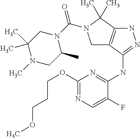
N(C1=NNC2=C1CN(C(N1CC(C)(C)N(C)CC1C)=O)C2(C)C)C1=NC(OCCCOC)=NC=C1F
